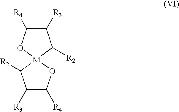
C1([R3])C([R4])O[M]2(C1[R2])C([R2])C([R3])C([R4])O2
